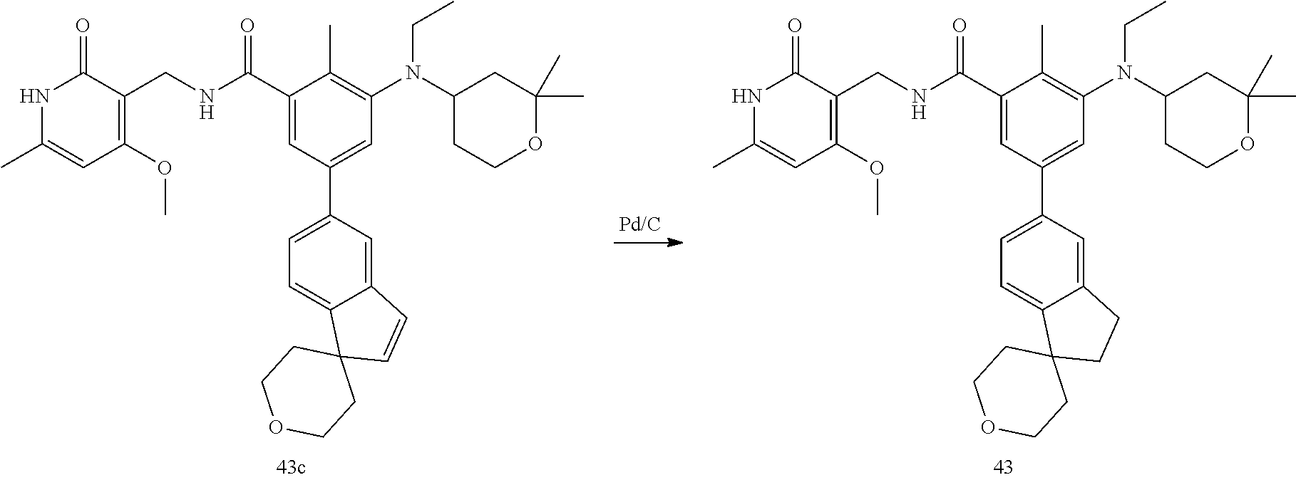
N(CC)(C1=C(C)C(C(NCC2=C(OC)C=C(C)NC2=O)=O)=CC(C2=CC=C3C(=C2)C=CC32CCOCC2)=C1)C1CCOC(C)(C)C1.N(CC)(C1=C(C)C(C(NCC2=C(OC)C=C(C)NC2=O)=O)=CC(C2=CC=C3C(=C2)CCC32CCOCC2)=C1)C1CCOC(C)(C)C1
